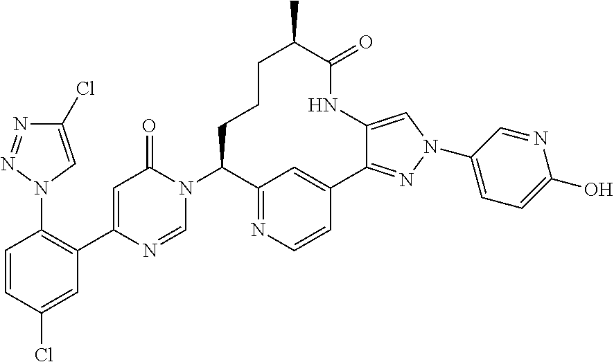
C1=CC(Cl)=CC(C2=CC(=O)N(C3CCCC(C)C(=O)NC4=CN(C5=CC=C(O)N=C5)N=C4C4=CC3=NC=C4)C=N2)=C1N1N=NC(Cl)=C1
